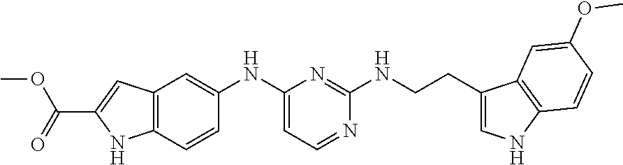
C12=C(C=CC(NC3=CC=NC(NCCC4=CNC5=C4C=C(OC)C=C5)=N3)=C1)NC(C(OC)=O)=C2
